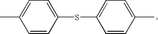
C1=CC(C)=CC=C1SC1=CC=C(C)C=C1
